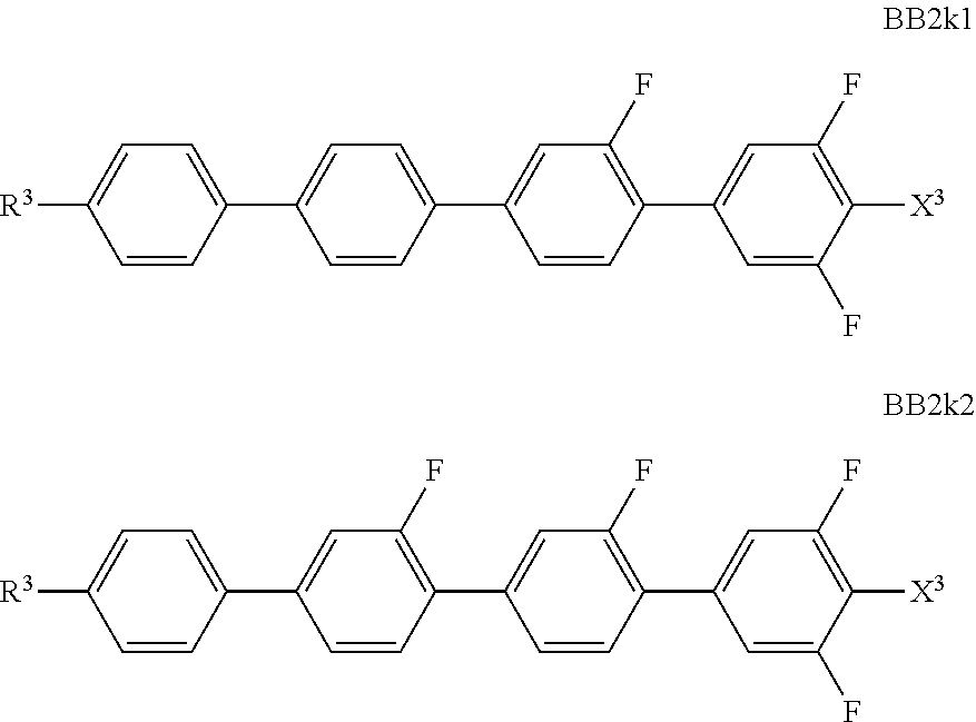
C1=CC(C2=CC(F)=C(C3=CC(F)=C([X3])C(F)=C3)C=C2)=CC=C1C1=CC=C([R3])C=C1.C1=CC(C2=CC(F)=C(C3=CC(F)=C([X3])C(F)=C3)C=C2)=C(F)C=C1C1=CC=C([R3])C=C1
